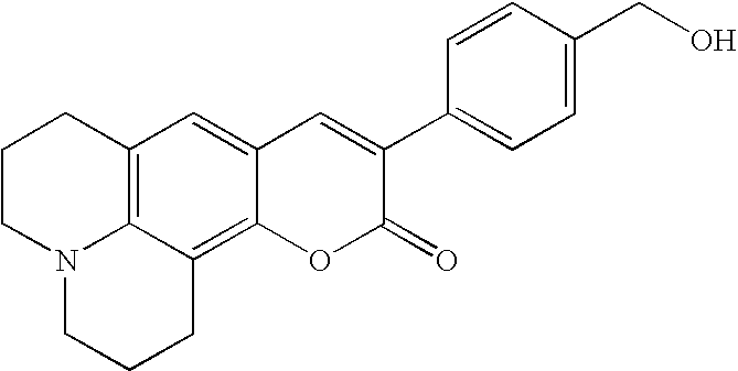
C12=C3C=C4C(=C1CCCN2CCC3)OC(=O)C(C1=CC=C(CO)C=C1)=C4
